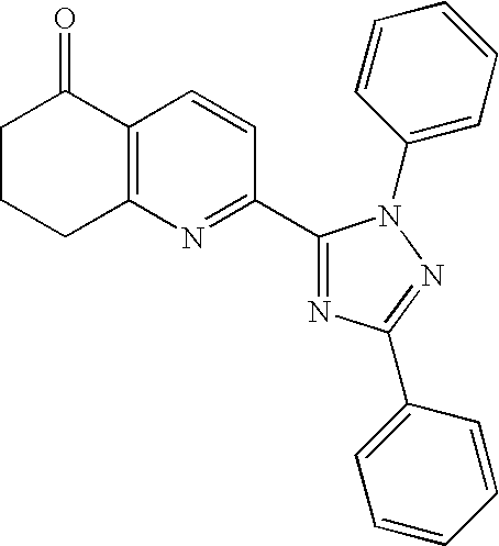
C1CCC2=C(C1=O)C=CC(C1=NC(C3=CC=CC=C3)=NN1C1=CC=CC=C1)=N2
